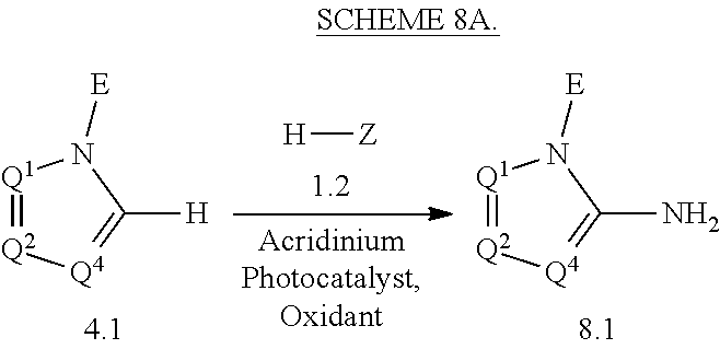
[Q1]1=[Q2][Q4]=C([H])N1[E].[H][Z].[Q1]1=[Q2][Q4]=C(N)N1[E]
